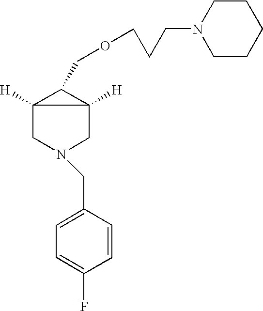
C1=C(CN2CC3([H])C([H])(C2)C3COCCCN2CCCCC2)C=CC(F)=C1
